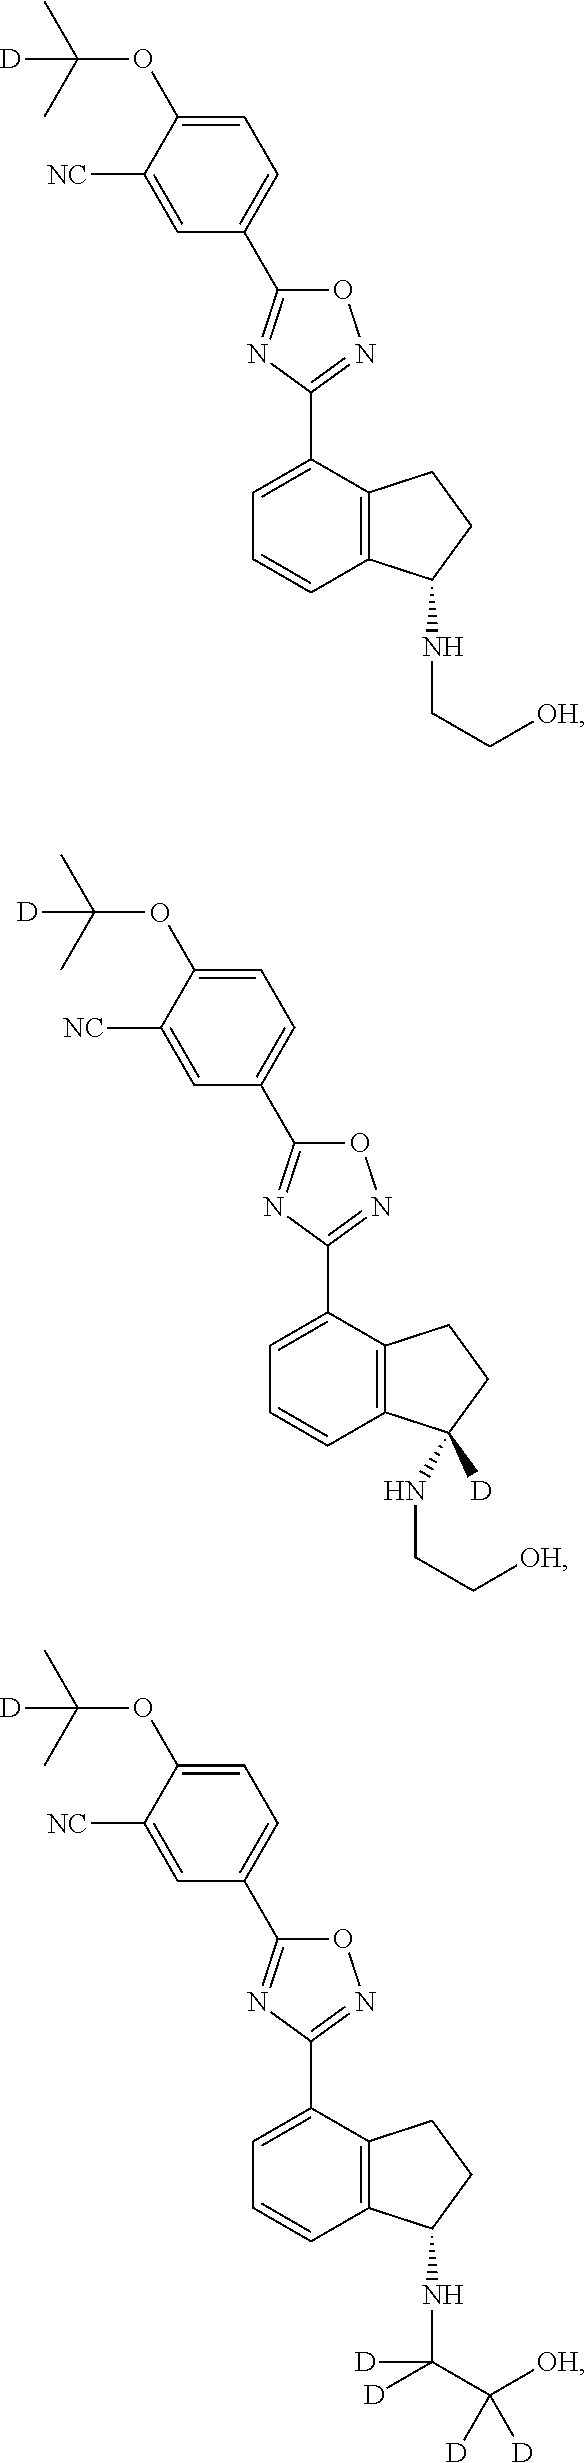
C1([NC])=CC(C2=NC(C3=CC=CC4=C3CCC4NCC[OH])=NO2)=CC=C1OC(C)(C)[D].C1([NC])=CC(C2=NC(C3=CC=CC4=C3CCC4(NCC[OH])[D])=NO2)=CC=C1OC(C)(C)[D].C1([NC])=CC(C2=NC(C3=CC=CC4=C3CCC4NC(C([OH])([D])[D])([D])[D])=NO2)=CC=C1OC(C)(C)[D]
